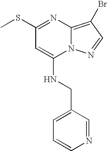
S(C1=NC2=C(Br)C=NN2C(NCC2=CC=CN=C2)=C1)C
